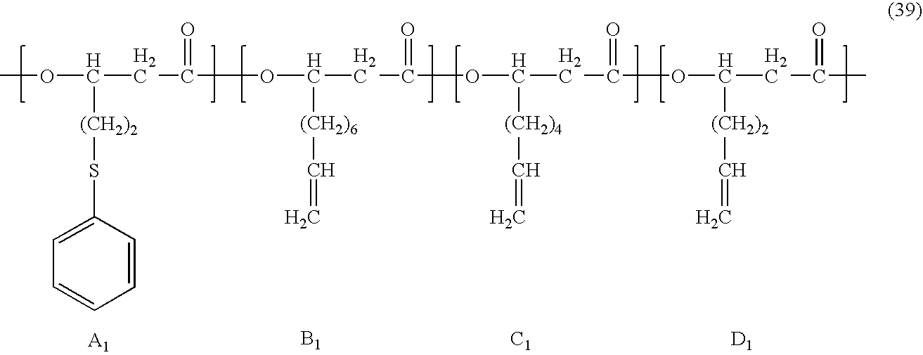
[B1].[C1].[D1].[(CH2)2](C(CC(=O)OC(CC(=O)OC(CC(=O)OC(CC(=O)C)[(CH2)2]C=C)[(CH2)4]C=C)[(CH2)6]C=C)OC)SC1=CC=CC=C1
